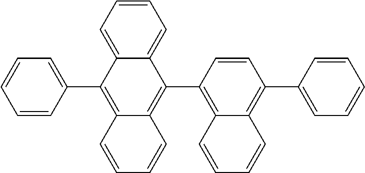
C1=CC=CC(C2=C3C(=C(C4=C5C(=C(C6=CC=CC=C6)C=C4)C=CC=C5)C4=CC=CC=C24)C=CC=C3)=C1
